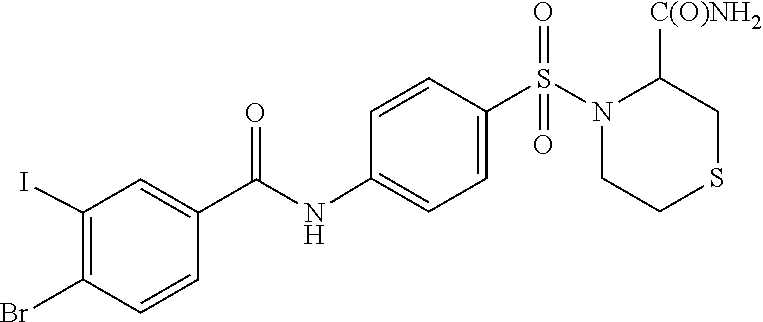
C1([C(O)NH2])CSCCN1S(=O)(=O)C1=CC=C(NC(C2=CC(I)=C(Br)C=C2)=O)C=C1
